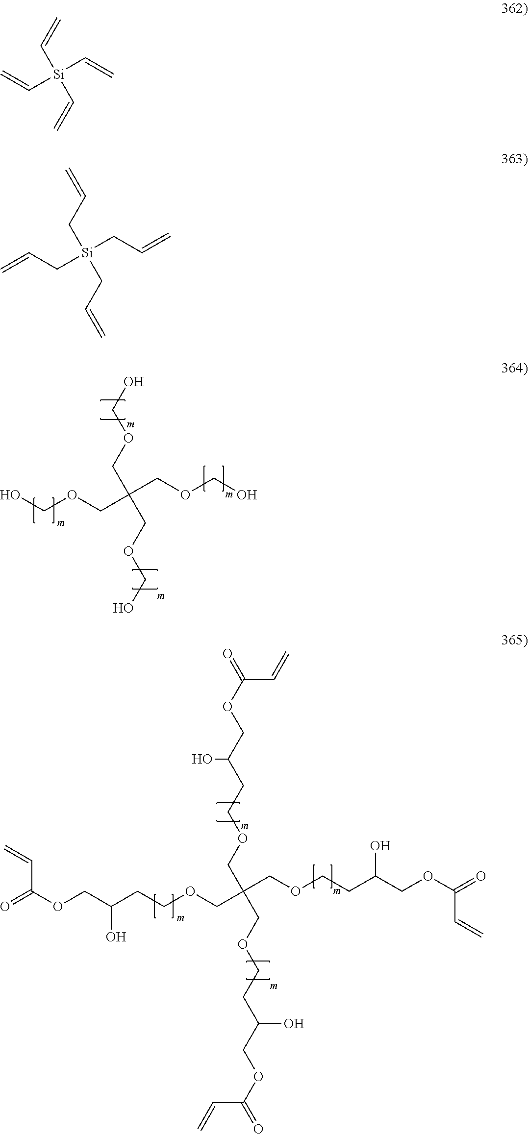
C(COCO)(COCO)(COCO)COCO.C(COCCC(COC(=O)C=C)O)(COCCC(COC(=O)C=C)O)(COCCC(COC(C=C)=O)O)COCCC(COC(=O)C=C)O.[Si](C=C)(C=C)(C=C)C=C.[Si](CC=C)(CC=C)(CC=C)CC=C
